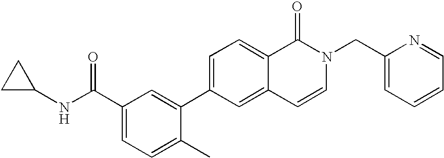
C1(C(NC2CC2)=O)=CC=C(C)C(C2=CC=C3C(=C2)C=CN(CC2=CC=CC=N2)C3=O)=C1
